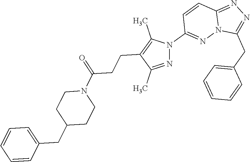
C1=CC(CC2CCN(C(=O)CCC3=C(C)N(C4=NN5C(=NN=C5CC5=CC=CC=C5)C=C4)N=C3C)CC2)=CC=C1
